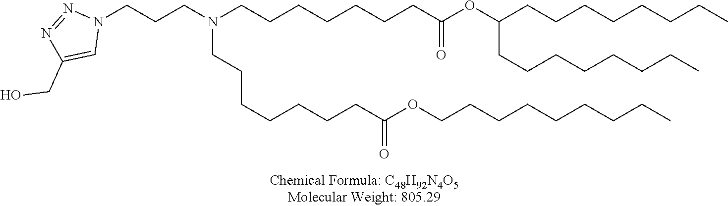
C(CCN(CCCCCCCC(OC(CCCCCCCC)CCCCCCCC)=O)CCCCCCCC(OCCCCCCCCC)=O)N1N=NC(CO)=C1
